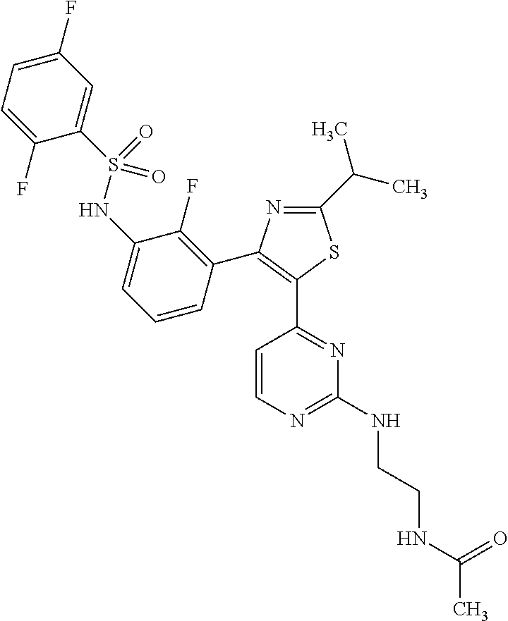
CC(NCCNC1=NC=CC(C2=C(C3=C(F)C(NS(C4=CC(F)=CC=C4F)(=O)=O)=CC=C3)N=C(C(C)C)S2)=N1)=O
